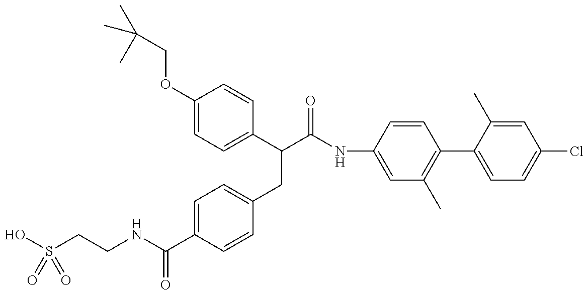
OS(CCNC(C1=CC=C(CC(C(=O)NC2=CC(C)=C(C3=CC=C(Cl)C=C3C)C=C2)C2=CC=C(OCC(C)(C)C)C=C2)C=C1)=O)(=O)=O
